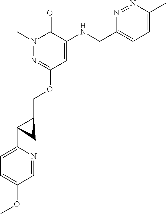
N1(C)N=C(OCC2CC2C2=CC=C(OC)C=N2)C=C(NCC2=CC=C(C)N=N2)C1=O
